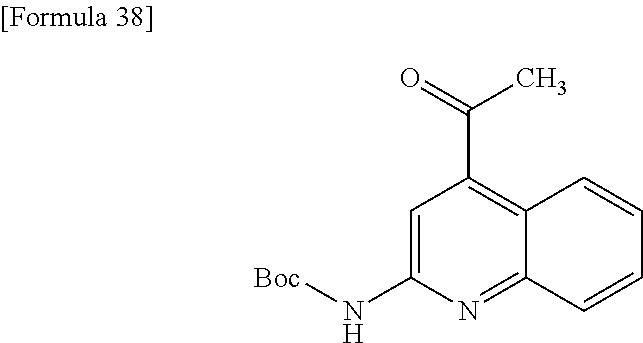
C1=C(N[Boc])N=C2C(=C1C(=O)C)C=CC=C2
